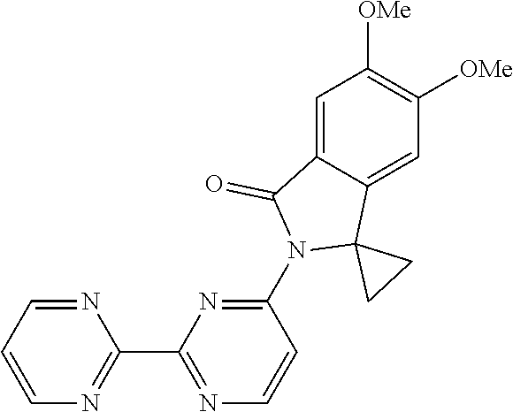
N1=CC=CN=C1C1=NC=CC(N2C3(C4=CC([OMe])=C([OMe])C=C4C2=O)CC3)=N1
